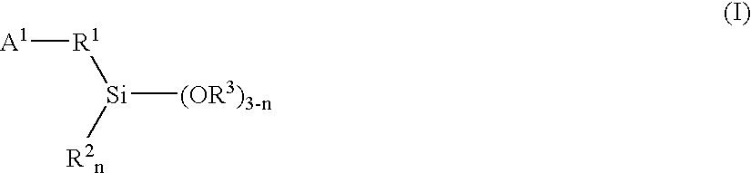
[Si]([(OR3)3-n])([R1][A1])[R2n]
